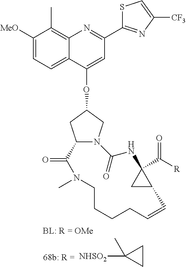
C1CC1([NHSO2])C.C1(OC2CN3C(C2)C(=O)N(C)CCCCC=CC2C(C([R])=O)(NC3=O)C2)=CC(C2=NC([CF3])=CS2)=NC2=C(C)C([MeO])=CC=C12
